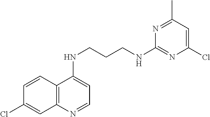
C1=CC2=C(C=C1Cl)N=CC=C2NCCCNC1=NC(Cl)=CC(C)=N1
